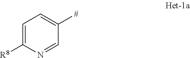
C1=C([R8])N=CC([#])=C1
